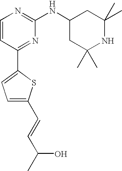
C1=CC(C2=CC=C(C=CC(C)O)S2)=NC(NC2CC(C)(C)NC(C)(C)C2)=N1
